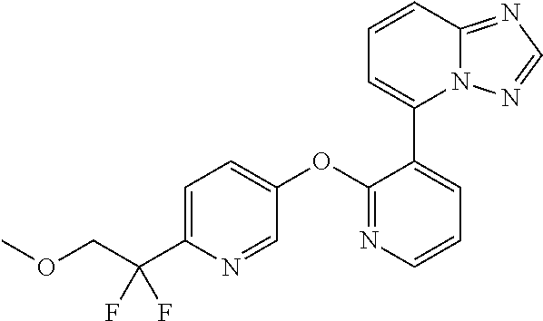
C1=C(C(COC)(F)F)N=CC(OC2=NC=CC=C2C2=CC=CC3=NC=NN23)=C1
